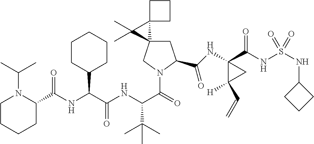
C(C(NC(C(=O)N1CC2(CC1C(NC1(C(NS(NC3CCC3)(=O)=O)=O)C(C=C)([H])C1)=O)C1(C2(C)C)CCC1)C(C)(C)C)=O)(C1CCCCC1)NC(=O)C1N(C(C)C)CCCC1
